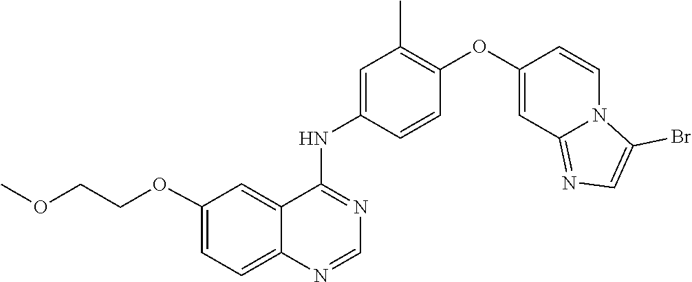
C1=CC(NC2=NC=NC3=CC=C(OCCOC)C=C23)=CC(C)=C1OC1=CC2=NC=C(Br)N2C=C1
